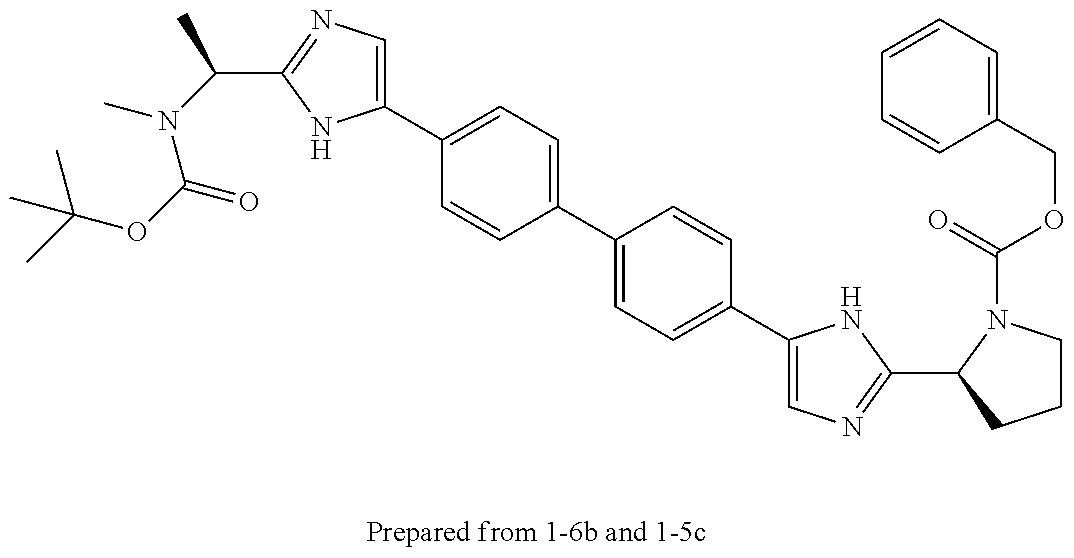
C(OC(N(C)C(C)C1=NC=C(C2=CC=C(C3=CC=C(C4=CN=C(C5N(C(OCC6=CC=CC=C6)=O)CCC5)N4)C=C3)C=C2)N1)=O)(C)(C)C
